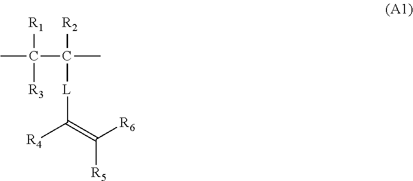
CC(C(C)([R2])[L]C([R4])=C([R6])[R5])([R1])[R3]
